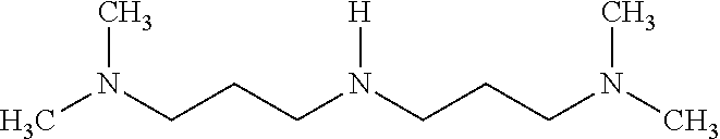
CN(CCCN(CCCN(C)C)[H])C
